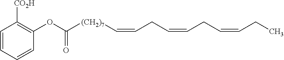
C1=CC=CC(OC([(CH2)7]C=CCC=CCC=CCC)=O)=C1[CO2H]
